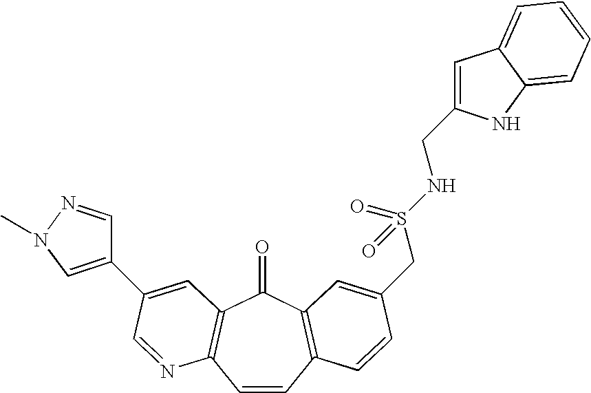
C1=CC2=C(C(=O)C3=C1N=CC(C1=CN(C)N=C1)=C3)C=C(CS(NCC1=CC3=CC=CC=C3N1)(=O)=O)C=C2
